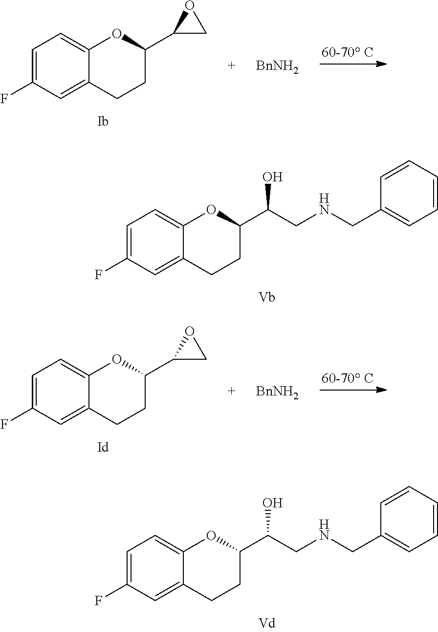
C1=C(F)C=C2C(=C1)OC(C(CNCC1=CC=CC=C1)O)CC2.C1=C(F)C=C2C(=C1)OC(C(CNCC1=CC=CC=C1)O)CC2.C1=C(F)C=C2C(=C1)OC(C1CO1)CC2.[BnNH2].C1=C(F)C=C2C(=C1)OC(C1CO1)CC2.[BnNH2]
